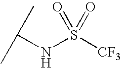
S(NC(C)C)(=O)(=O)[CF3]
